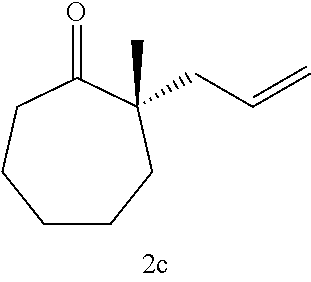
C1CCC(C)(CC=C)C(=O)CC1
